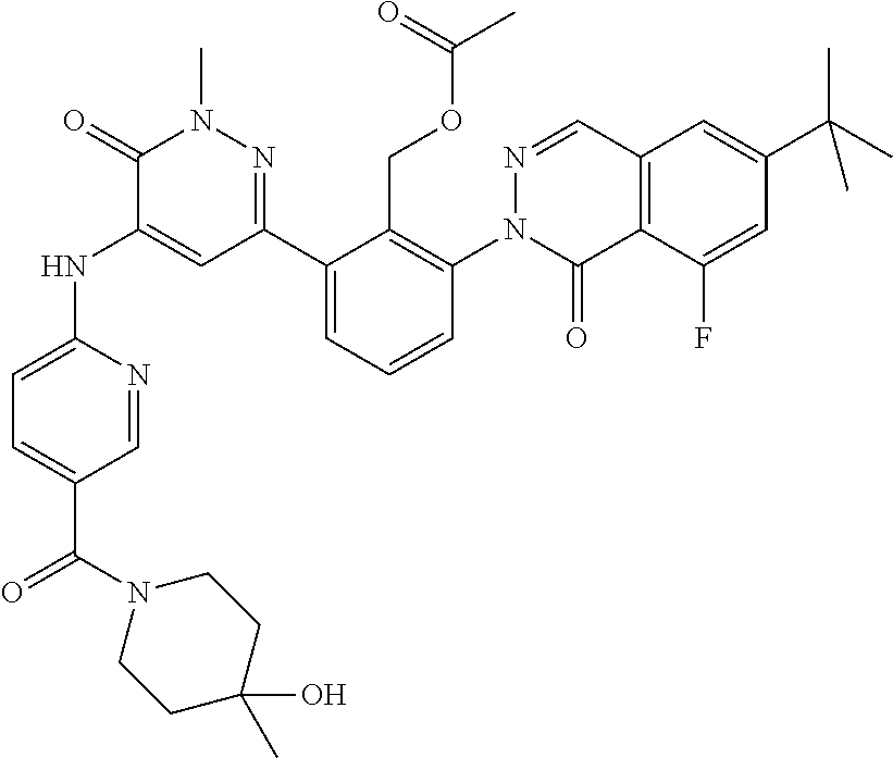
C1=C(NC2=CC(C3=CC=CC(N4C(=O)C5=C(C=N4)C=C(C(C)(C)C)C=C5F)=C3COC(C)=O)=NN(C)C2=O)N=CC(C(=O)N2CCC(O)(C)CC2)=C1
